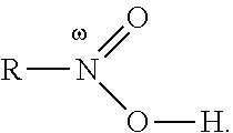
[R]N(=O)O[H]
